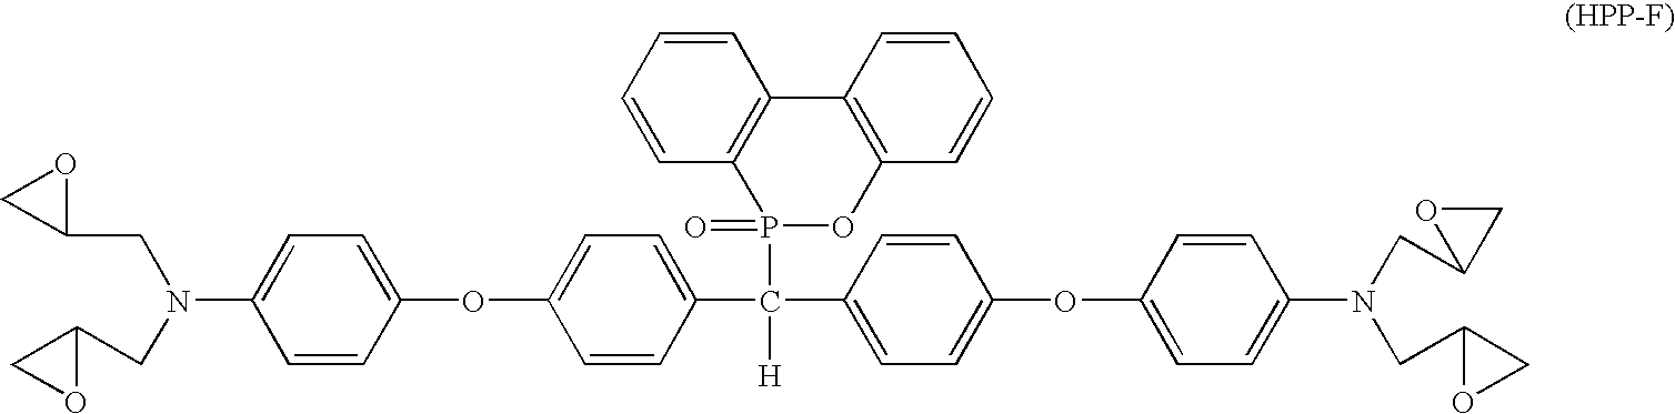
C1(CN(CC2CO2)C2=CC=C(OC3=CC=C(C(P4(=O)OC5=C(C6=C4C=CC=C6)C=CC=C5)([H])C4=CC=C(OC5=CC=C(N(CC6CO6)CC6OC6)C=C5)C=C4)C=C3)C=C2)OC1
